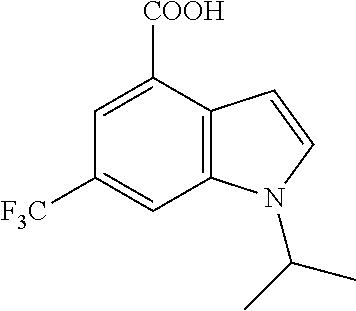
C1=C([COOH])C2=C(C=C1[F3C])N(C(C)C)C=C2
